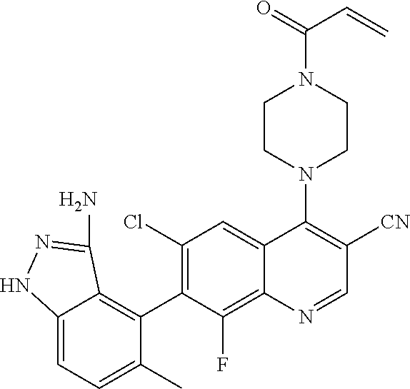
C12=CC=C(C)C(C3=C(Cl)C=C4C(=C3F)N=CC([CN])=C4N3CCN(C(=O)C=C)CC3)=C1C(N)=NN2
